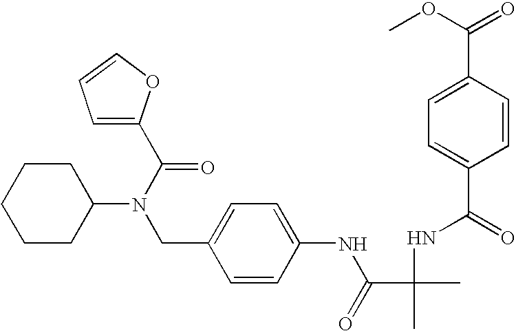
C1CC(N(CC2=CC=C(NC(=O)C(NC(=O)C3=CC=C(C(OC)=O)C=C3)(C)C)C=C2)C(=O)C2=CC=CO2)CCC1
